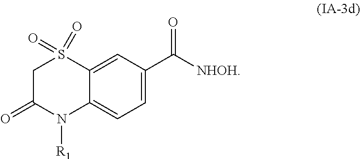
C1=C(C([NHOH])=O)C=C2C(=C1)N([R1])C(=O)CS2(=O)=O
